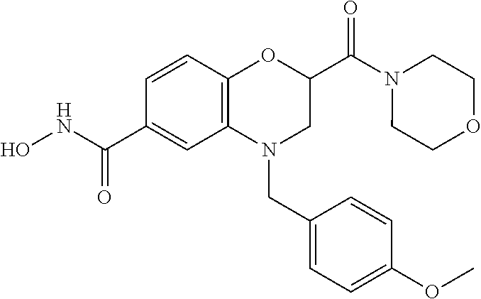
C1(C(N2CCOCC2)=O)CN(CC2=CC=C(OC)C=C2)C2=C(O1)C=CC(C(NO)=O)=C2
